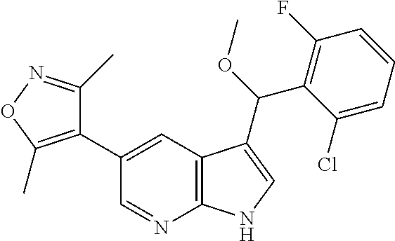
C1(C)=NOC(C)=C1C1=CC2=C(N=C1)NC=C2C(OC)C1=C(F)C=CC=C1Cl
